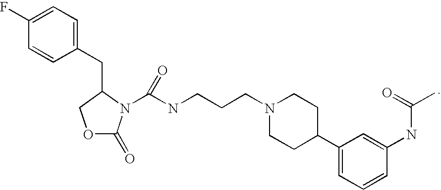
C1(F)=CC=C(CC2N(C(NCCCN3CCC(C4=CC=CC(NC(=O)C)=C4)CC3)=O)C(=O)OC2)C=C1
